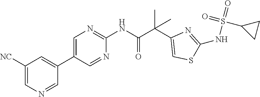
C1=C(C2=CC([NC])=CN=C2)C=NC(NC(C(C2=CSC(NS(=O)(=O)C3CC3)=N2)(C)C)=O)=N1
